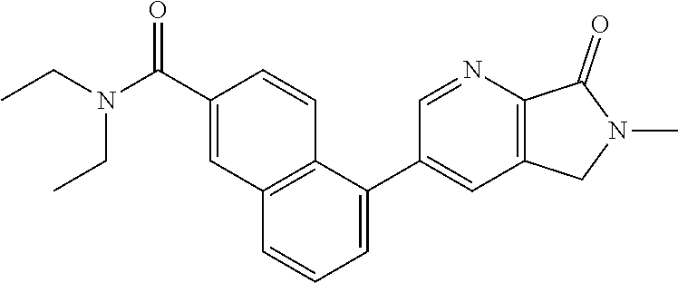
N(CC)(C(C1=CC2=C(C=C1)C(C1=CC3=C(C(=O)N(C)C3)N=C1)=CC=C2)=O)CC
